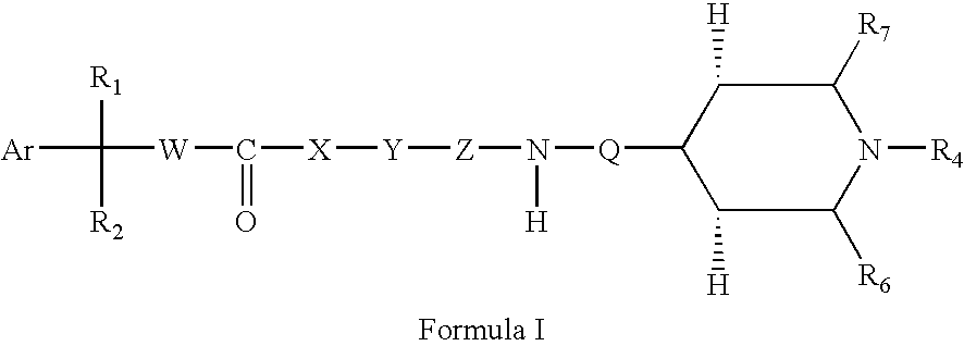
C1([H])C([R6])N([R4])C([R7])C([H])C1[Q]N([H])[Z][Y][X]C(=O)[W]C([R1])([R2])[Ar]
